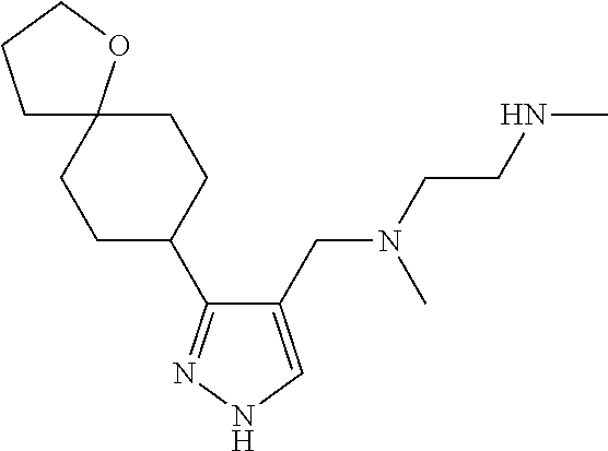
C1(CN(C)CCNC)=CNN=C1C1CCC2(CC1)CCCO2
